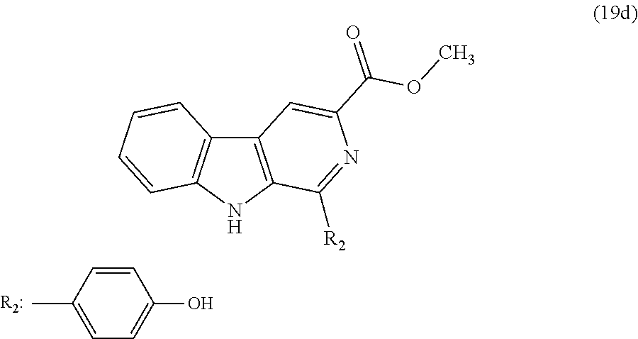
C1=CC(C)=CC=C1O.C12=C(NC3=C1C=CC=C3)C([R2])=NC(C(OC)=O)=C2
